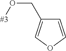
[#3]OCC1=COC=C1
